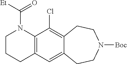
C12=C(C(Cl)=C3C(=C1)CCN([Boc])CC3)N(C([Et])=O)CCC2
